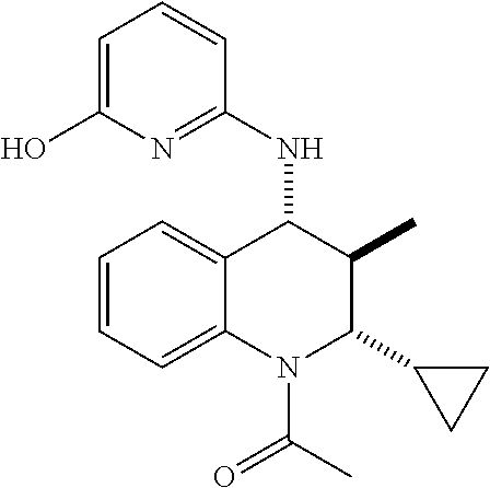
C1=CC=C2C(=C1)C(NC1=NC(O)=CC=C1)C(C)C(C1CC1)N2C(=O)C
